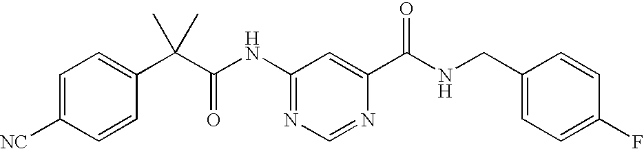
C1=C([NC])C=CC(C(C(NC2=NC=NC(C(NCC3=CC=C(F)C=C3)=O)=C2)=O)(C)C)=C1
